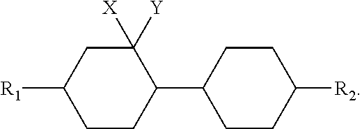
C1CC(C2CCC([R2])CC2)C([Y])([X])CC1[R1]
